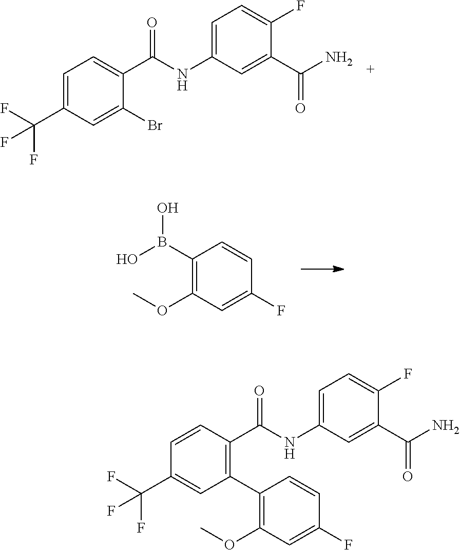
C1(Br)=CC(C(F)(F)F)=CC=C1C(NC1=CC=C(F)C(C(N)=O)=C1)=O.C1(B(O)O)=C(OC)C=C(F)C=C1.C1(C2=C(OC)C=C(F)C=C2)=C(C(NC2=CC=C(F)C(C(N)=O)=C2)=O)C=CC(C(F)(F)F)=C1
